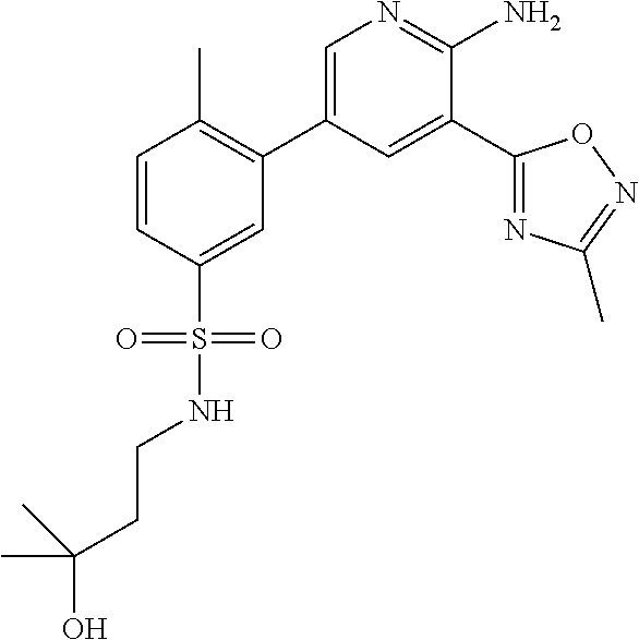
C1=CC(S(NCCC(O)(C)C)(=O)=O)=CC(C2=CN=C(N)C(C3=NC(C)=NO3)=C2)=C1C
